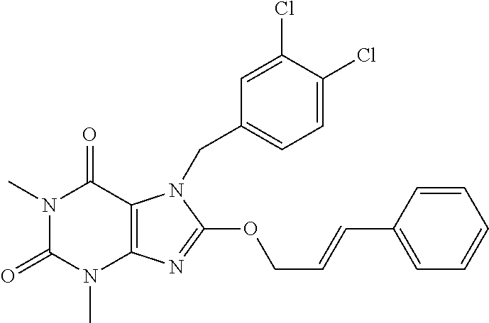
N1(C)C(=O)N(C)C2=C(C1=O)N(CC1=CC=C(Cl)C(Cl)=C1)C(OCC=CC1=CC=CC=C1)=N2
